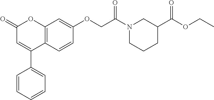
C12=C(C=CC(OCC(N3CCCC(C(OCC)=O)C3)=O)=C1)C(C1=CC=CC=C1)=CC(=O)O2
